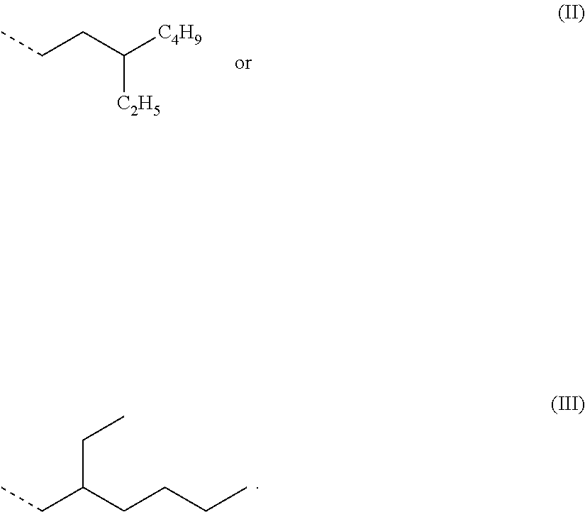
CCC(CCCC)CC.C(CC([C4H9])[C2H5])C
